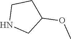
N1CC(OC)CC1
